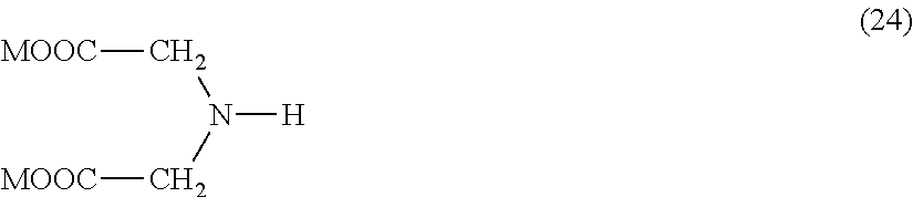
[MOOC]CN([H])C[MOOC]
